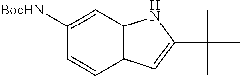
C12=C(C=C([BocHN])C=C1)NC(C(C)(C)C)=C2
